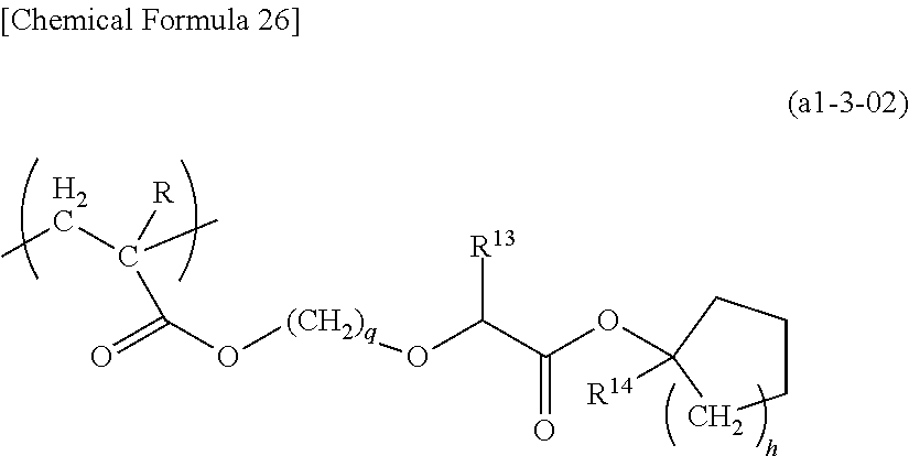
CCC([R])(C)C(=O)O[(CH2)q]OC([R13])C(=O)OC1([R14])CCCC1
